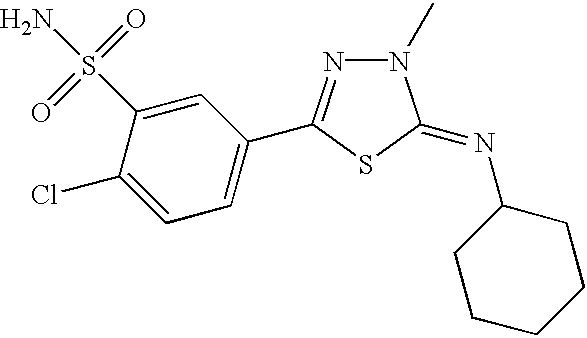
C1=C(Cl)C(S(N)(=O)=O)=CC(C2=NN(C)C(=NC3CCCCC3)S2)=C1
